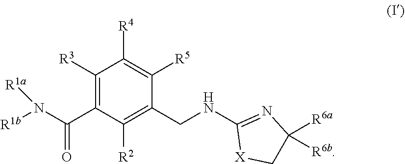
C1([R3])=C(C(N([R1b])[R1a])=O)C([R2])=C(CNC2=NC([R6a])([R6b])C[X]2)C([R5])=C1[R4]
